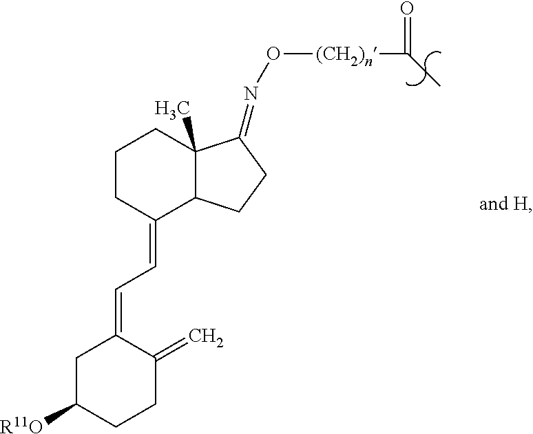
C1C([R11O])CCC(=C)C1=CC=C1CCCC2(C)C1CCC2=NO[(CH2)n]C(=O)C
